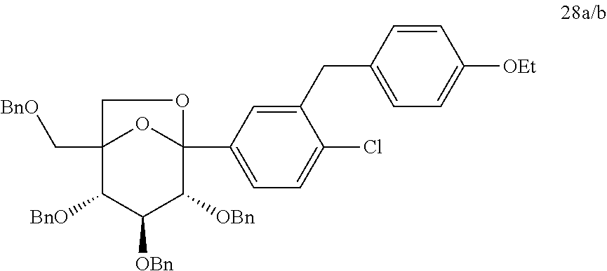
C1=CC(CC2=CC(C34C([OBn])C([OBn])C([BnO])C(C[BnO])(O3)CO4)=CC=C2Cl)=CC=C1[OEt]
